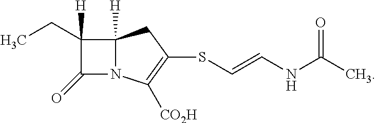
C12([H])N(C([CO2H])=C(SC=CNC(C)=O)C1)C(=O)C2([H])CC
